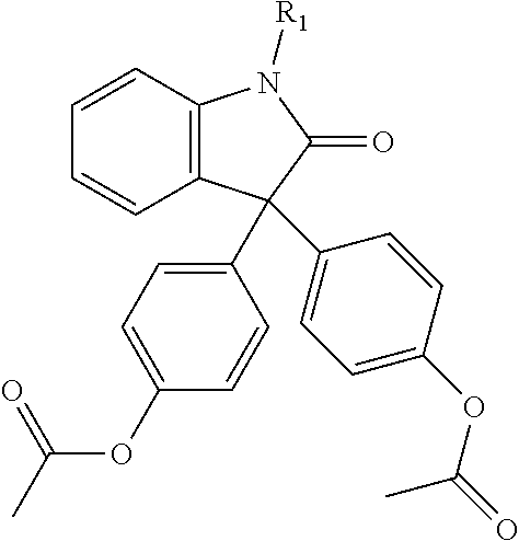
C12=C(C=CC=C1)N([R1])C(=O)C2(C1=CC=C(OC(=O)C)C=C1)C1=CC=C(OC(=O)C)C=C1
